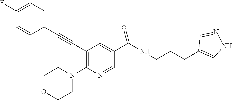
C1(C#CC2=C(N3CCOCC3)N=CC(C(NCCCC3=CNN=C3)=O)=C2)=CC=C(F)C=C1
